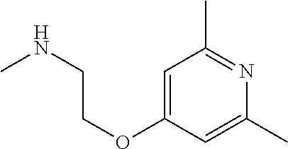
N(C)CCOC1=CC(C)=NC(C)=C1
